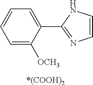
C1=CN=C(C2=CC=CC=C2[OCH3])N1.[*(COOH)2]
